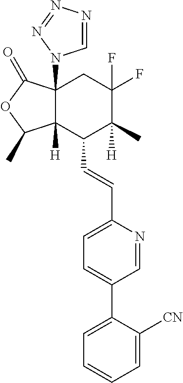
C1=C([CN])C(C2=CC=C(C=CC3C4([H])C(N5C=NN=N5)(CC(F)(F)C3(C)[H])C(=O)OC4C)N=C2)=CC=C1
